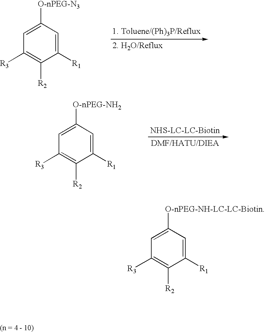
C1([R1])=CC([O-nPEG-NH2])=CC([R3])=C1[R2].C1([R1])=CC([O-nPEG-N3])=CC([R3])=C1[R2].C1([R1])=CC([O-nPEG-NH-LC-LC-Biotin])=CC([R3])=C1[R2]
